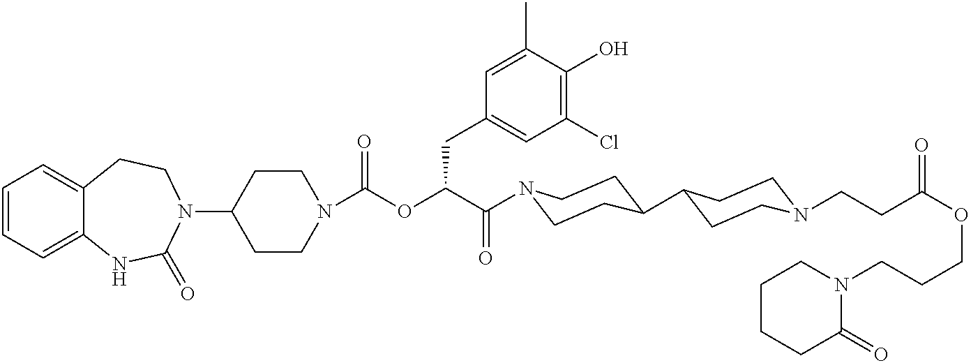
C1=CC=C2C(=C1)CCN(C1CCN(C(=O)OC(C(=O)N3CCC(C4CCN(CCC(OCCCN5CCCCC5=O)=O)CC4)CC3)CC3=CC(Cl)=C(O)C(C)=C3)CC1)C(=O)N2
